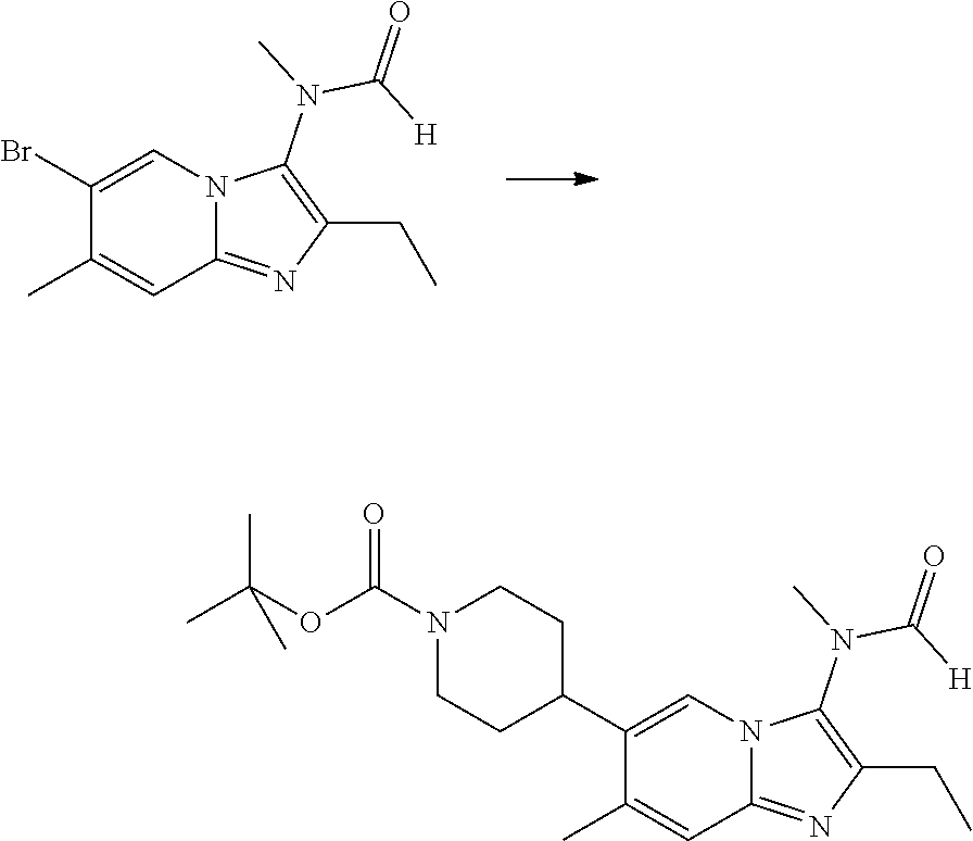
C1(C)=CC2=NC(CC)=C(N(C(=O)[H])C)N2C=C1Br.C1(C)=CC2=NC(CC)=C(N(C(=O)[H])C)N2C=C1C1CCN(C(=O)OC(C)(C)C)CC1
